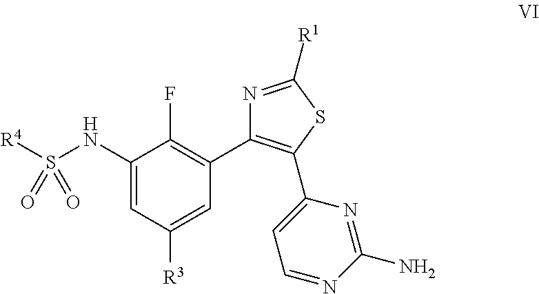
[R4]S(NC1=CC([R3])=CC(C2=C(C3=CC=NC(N)=N3)SC([R1])=N2)=C1F)(=O)=O
